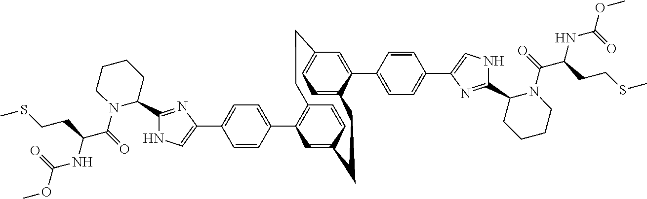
C1(C2=CC=C(C3=CNC(C4N(C(C(NC(OC)=O)CCSC)=O)CCCC4)=N3)C=C2)=C2C=CC(=C1)CCC1=CC=C(C=C1C1=CC=C(C3=CNC(C4N(C(C(NC(OC)=O)CCSC)=O)CCCC4)=N3)C=C1)CC2
